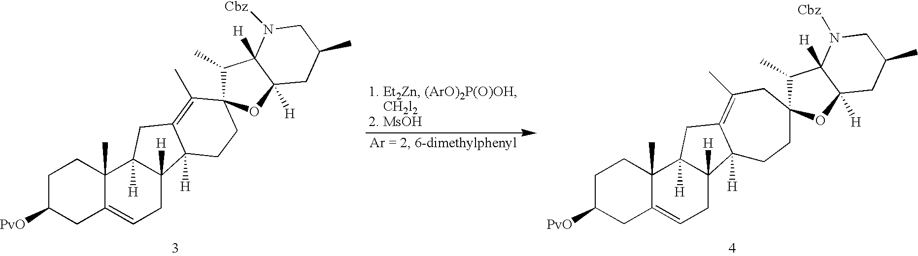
C1C([PvO])CC2=CCC3([H])C([H])(C2(C)C1)CC1=C(C)CC2(C(C)C4([H])C([H])(O2)CC(C)CN4[Cbz])CCC31[H].C1C([PvO])CC2=CCC3([H])C([H])(C2(C)C1)CC1=C(C)C2(CCC31[H])C(C)C1([H])C([H])(O2)CC(C)CN1[Cbz]
